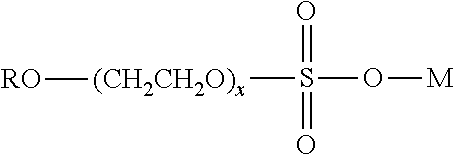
[(CH2CH2O)x](S(=O)(=O)O[M])[RO]
